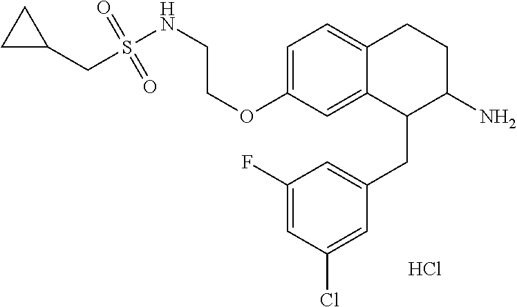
O(C1=CC=C2C(=C1)C(CC1=CC(F)=CC(Cl)=C1)C(N)CC2)CCNS(=O)(=O)CC1CC1.Cl
